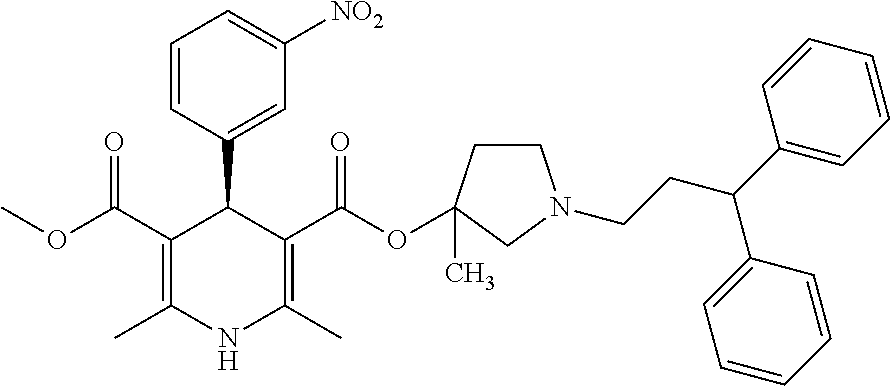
COC(C1=C(C)NC(C)=C(C(OC2(C)CCN(CCC(C3=CC=CC=C3)C3=CC=CC=C3)C2)=O)C1C1=CC([NO2])=CC=C1)=O
